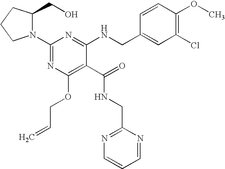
N1(C2=NC(OCC=C)=C(C(=O)NCC3=NC=CC=N3)C(NCC3=CC(Cl)=C(OC)C=C3)=N2)C(CO)CCC1
